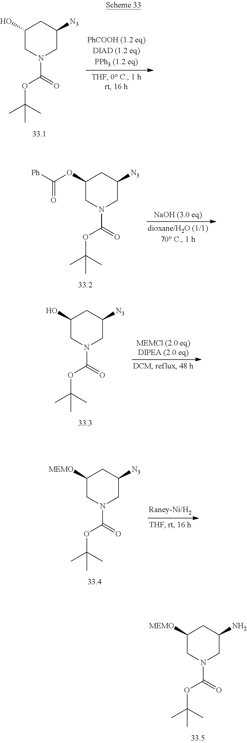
C1(O)CN(C(=O)OC(C)(C)C)CC([N3])C1.C1(OC([Ph])=O)CN(C(=O)OC(C)(C)C)CC([N3])C1.C1(O)CN(C(=O)OC(C)(C)C)CC([N3])C1.C1([MEMO])CN(C(=O)OC(C)(C)C)CC([N3])C1.C1([MEMO])CN(C(=O)OC(C)(C)C)CC(N)C1
